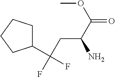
C1C(C(CC(C(OC)=O)N)(F)F)CCC1
